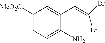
C1([MeO2C])=CC=C(N)C(C=C(Br)Br)=C1
